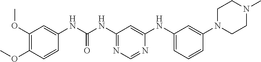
C1(OC)=C(OC)C=CC(NC(=O)NC2=NC=NC(NC3=CC=CC(N4CCN(C)CC4)=C3)=C2)=C1
